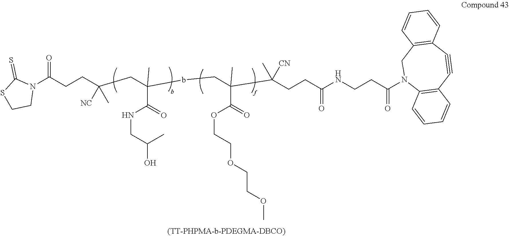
N1(C(CCC(CC(bCC(C(CCC(NCCC(N2C3=C(C#CC4=C(C2)C=CC=C4)C=CC=C3)=O)=O)(C)[CN])(C)C(OCCOCCOC)=O)(C(=O)NCC(O)C)C)(C)[NC])=O)C(=S)SCC1
